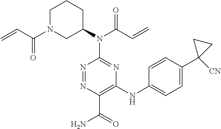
C1(N(C2CCCN(C(C=C)=O)C2)C(C=C)=O)=NC(NC2=CC=C(C3([CN])CC3)C=C2)=C(C(=O)N)N=N1
